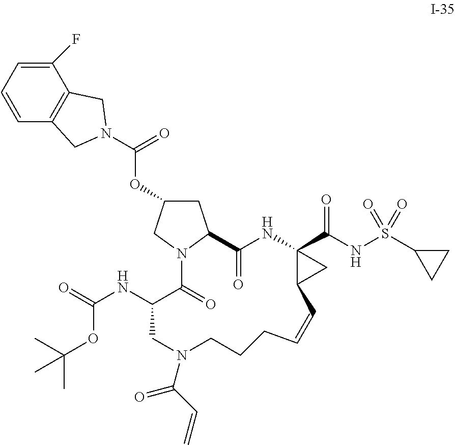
C1(F)=CC=CC2=C1CN(C(=O)OC1CC3C(=O)NC4(C(NS(C5CC5)(=O)=O)=O)C(C4)C=CCCCN(C(C=C)=O)CC(NC(=O)OC(C)(C)C)C(=O)N3C1)C2
